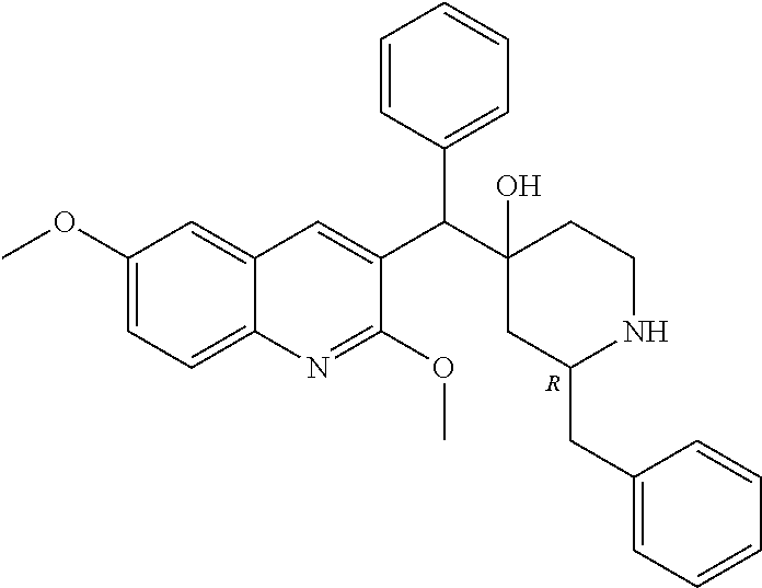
C1(OC)=CC=C2C(=C1)C=C(C(C1(O)CC(CC3=CC=CC=C3)NCC1)C1=CC=CC=C1)C(OC)=N2.[R]
